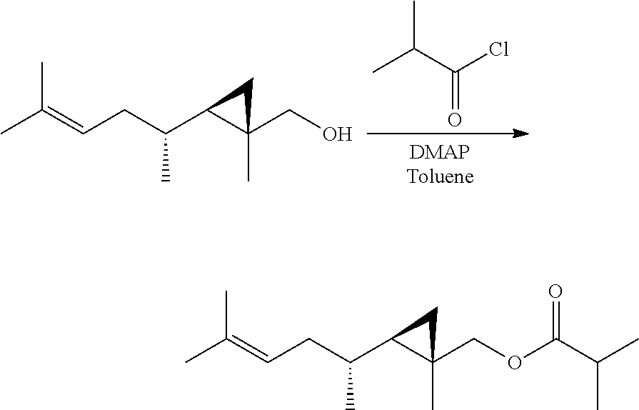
CC(C(Cl)=O)C.CC(=CCC(C1C(CO)(C)C1)C)C.CC(=CCC(C1C(COC(C(C)C)=O)(C)C1)C)C
